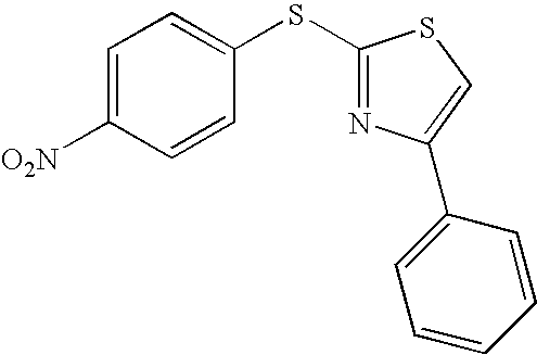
C1=C([O2N])C=CC(SC2=NC(C3=CC=CC=C3)=CS2)=C1
